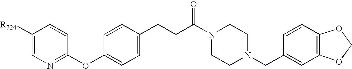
[R724]C1=CN=C(OC2=CC=C(CCC(N3CCN(CC4=CC5=C(C=C4)OCO5)CC3)=O)C=C2)C=C1
